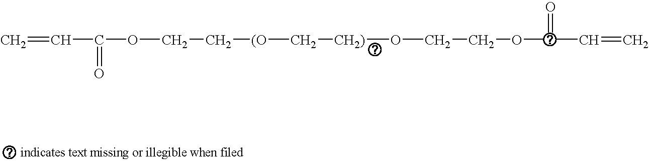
C=CC(=O)OCC[(O]C[CH2)]OCCOC(C=C)=O
